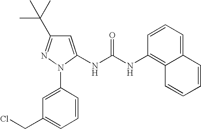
C1=C(N2C(NC(NC3=C4C(=CC=C3)C=CC=C4)=O)=CC(C(C)(C)C)=N2)C=CC=C1CCl
